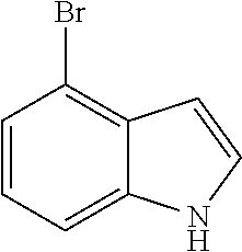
C1=CC(Br)=C2C(=C1)NC=C2
